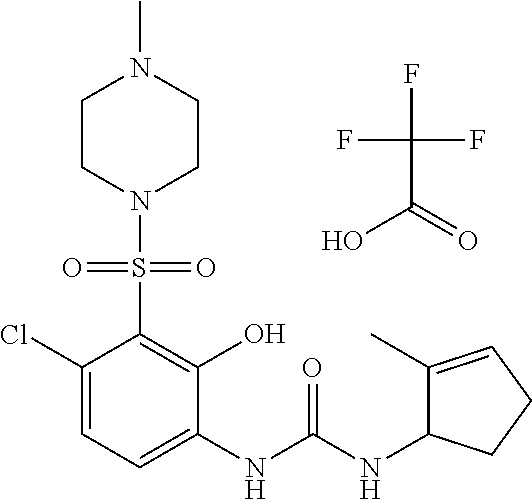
C1(Cl)=CC=C(NC(NC2C(C)=CCC2)=O)C(O)=C1S(=O)(=O)N1CCN(C)CC1.FC(F)(F)C(=O)O
